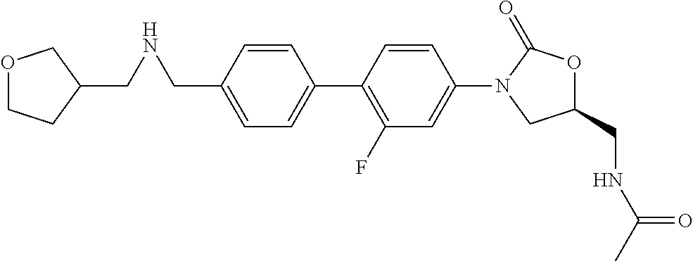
C1=C(CNCC2COCC2)C=CC(C2=C(F)C=C(N3CC(CNC(C)=O)OC3=O)C=C2)=C1
